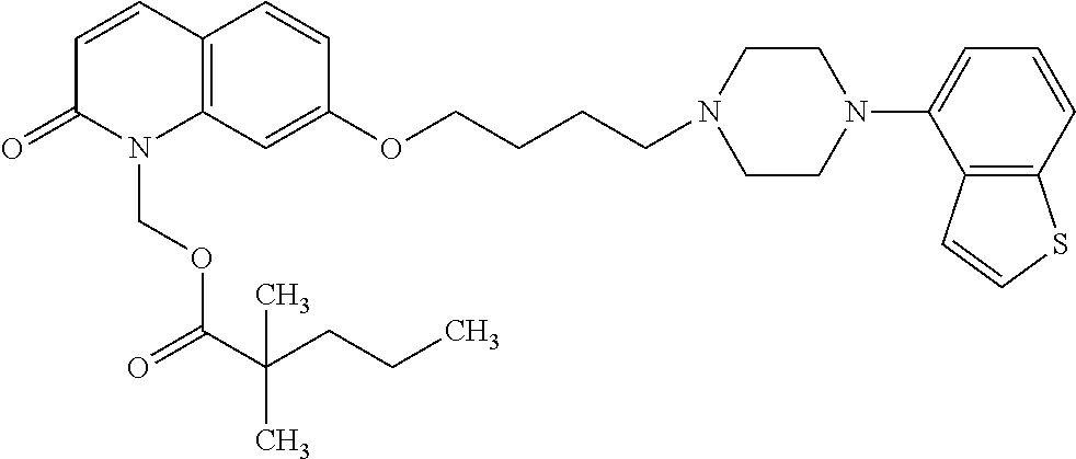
C1=CC2=C(N(COC(C(CCC)(C)C)=O)C1=O)C=C(OCCCCN1CCN(C3=CC=CC4=C3C=CS4)CC1)C=C2
